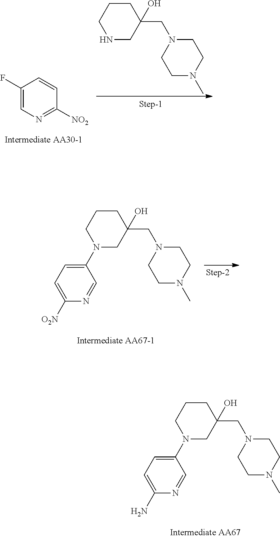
C1(F)=CN=C([NO2])C=C1.N1CC(CN2CCN(C)CC2)(O)CCC1.C1=C([O2N])N=CC(N2CC(CN3CCN(C)CC3)(O)CCC2)=C1.C1=C(N)N=CC(N2CC(CN3CCN(C)CC3)(O)CCC2)=C1
